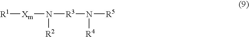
[R1][Xm]N([R2])[R3]N([R4])[R5]
